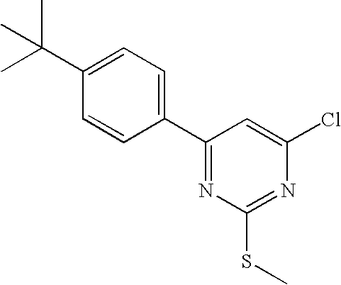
C1(C(C)(C)C)=CC=C(C2=NC(SC)=NC(Cl)=C2)C=C1
